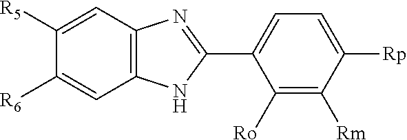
C1([R5])=CC2=C(C=C1[R6])NC(C1=CC=C([Rp])C([Rm])=C1[Ro])=N2
